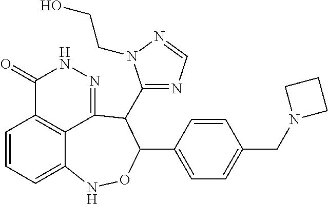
C1=CC=C2C3=C1C(=O)NN=C3C(C1=NC=NN1CCO)C(C1=CC=C(CN3CCC3)C=C1)ON2
